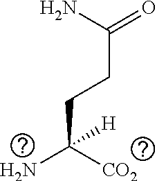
NC([CO2])(CCC(N)=O)[H]
